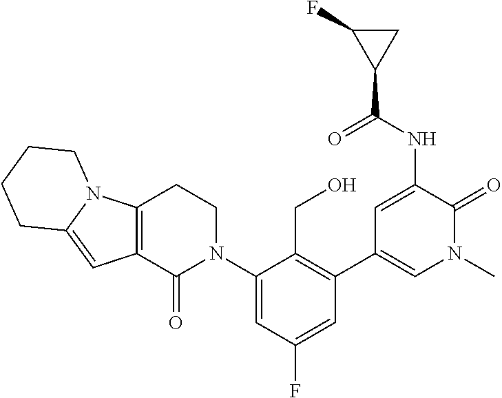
C12=C(C(=O)N(C3=CC(F)=CC(C4=CN(C)C(=O)C(NC(C5CC5F)=O)=C4)=C3CO)CC1)C=C1N2CCCC1
